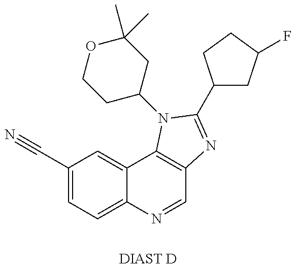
C1(C#N)=CC=C2C(=C1)C1=C(C=N2)N=C(C2CC(F)CC2)N1C1CC(C)(C)OCC1.[DIAST D]
